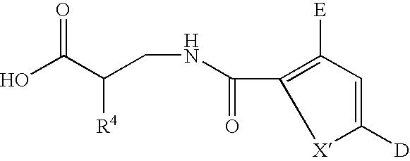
OC(C(CNC(=O)C1=C([E])C=C([D])[X]1)[R4])=O
